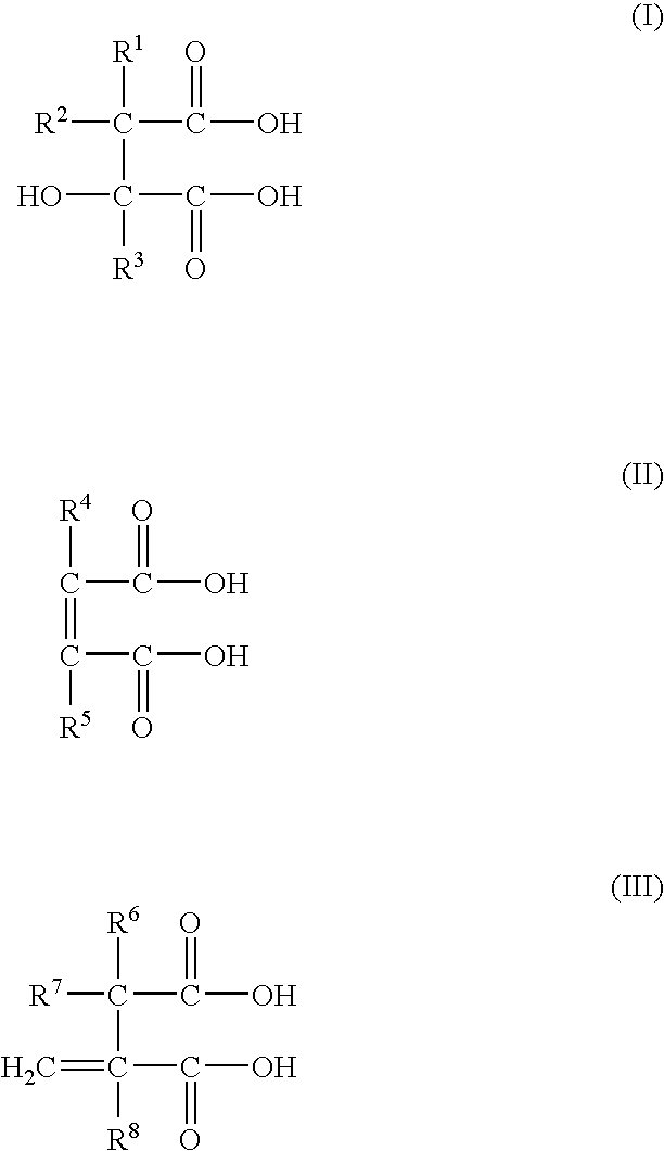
C(C(O)=O)(C(C(O)=O)([R3])O)([R2])[R1].C(C(O)=O)(=C(C(O)=O)[R5])[R4].C(C(O)=O)(C(C(O)=O)([R8])=C)([R6])[R7]
